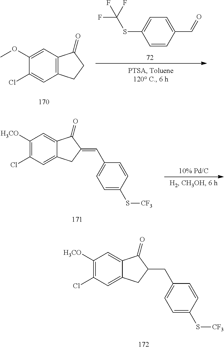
C12=C(C=C(OC)C(Cl)=C1)C(=O)CC2.C1=CC(C=O)=CC=C1SC(F)(F)F.C12=CC(Cl)=C([H3CO])C=C1C(=O)C(=CC1=CC=C(S[CF3])C=C1)C2.C12=CC(Cl)=C([H3CO])C=C1C(=O)C(CC1=CC=C(S[CF3])C=C1)C2
